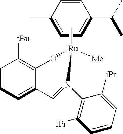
C1(C)=CC=C(C(C)C)C=C1.C[Ru]1([Me])OC2=C([tBu])C=CC=C2C=N1C1=C([iPr])C=CC=C1[iPr]
